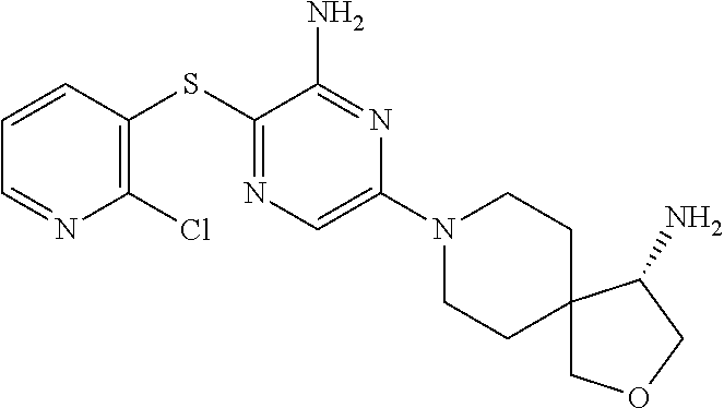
C1=CC=NC(Cl)=C1SC1=NC=C(N2CCC3(CC2)COCC3N)N=C1N
